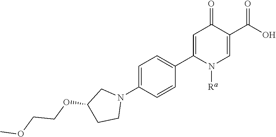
C1=C(C2=CC=C(N3CC(OCCOC)CC3)C=C2)N([Ra])C=C(C(O)=O)C1=O
